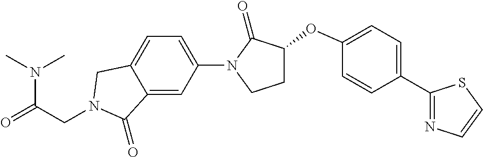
N(C(=O)CN1CC2=CC=C(N3C(=O)C(OC4=CC=C(C5=NC=CS5)C=C4)CC3)C=C2C1=O)(C)C
